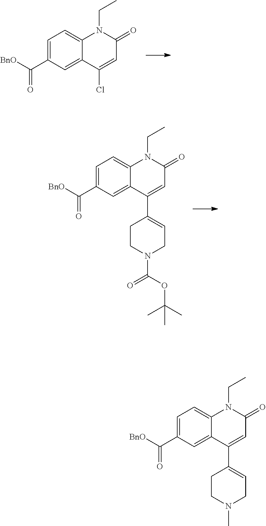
C1=C(C([BnO])=O)C=C2C(=C1)N(CC)C(=O)C=C2Cl.C1=C(C([BnO])=O)C=C2C(=C1)N(CC)C(=O)C=C2C1=CCN(C(OC(C)(C)C)=O)CC1.C1=C(C([BnO])=O)C=C2C(=C1)N(CC)C(=O)C=C2C1=CCN(C)CC1
